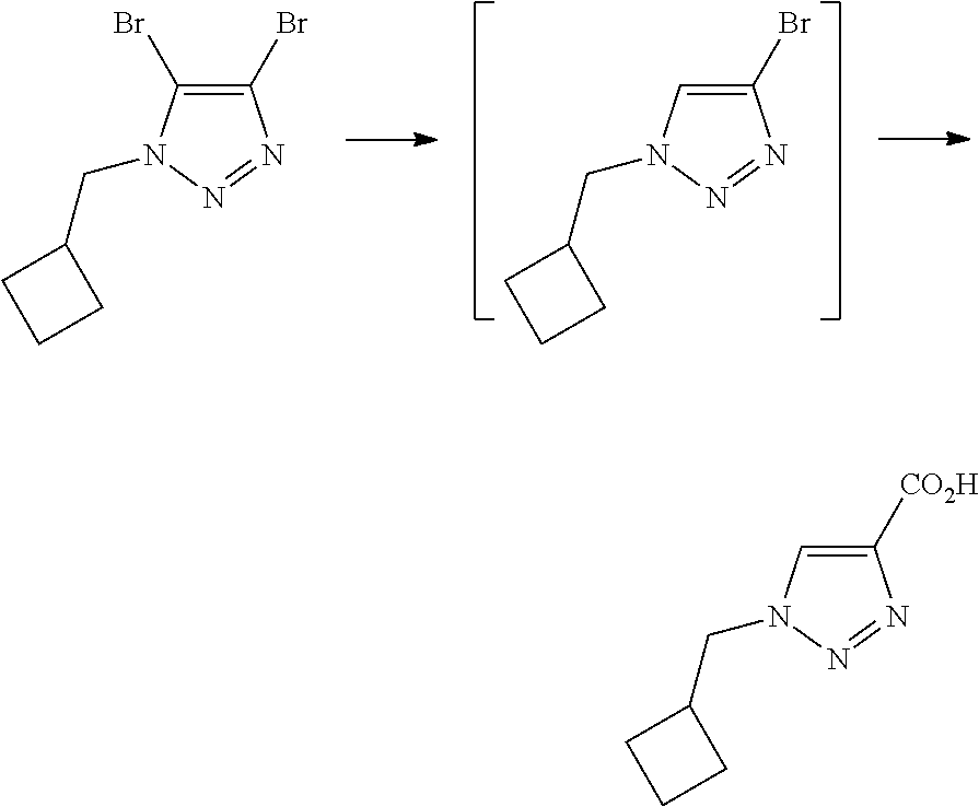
C1(Br)=CN(CC2CCC2)N=N1.C1(Br)=C(Br)N(CC2CCC2)N=N1.C1([CO2H])=CN(CC2CCC2)N=N1
